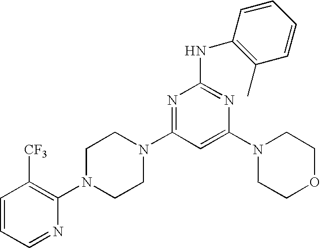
C1=CC=NC(N2CCN(C3=NC(NC4=C(C)C=CC=C4)=NC(N4CCOCC4)=C3)CC2)=C1[CF3]
